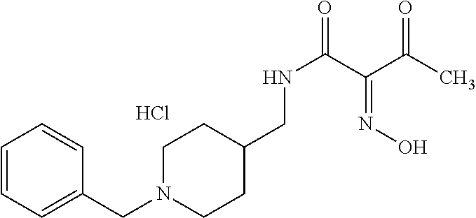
C(=NO)(C(NCC1CCN(CC2=CC=CC=C2)CC1)=O)C(C)=O.Cl
